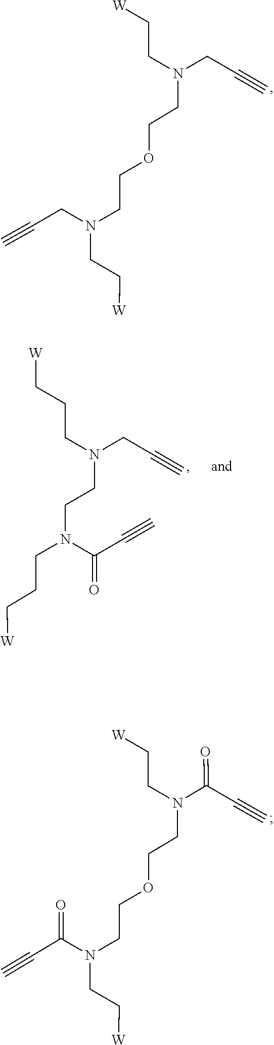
N(CC[W])(CCOCCN(CC[W])CC#C)CC#C.C(C#C)(N(CCC[W])CCN(CCC[W])CC#C)=O.N(CC[W])(CCOCCN(CC[W])C(=O)C#C)C(=O)C#C
